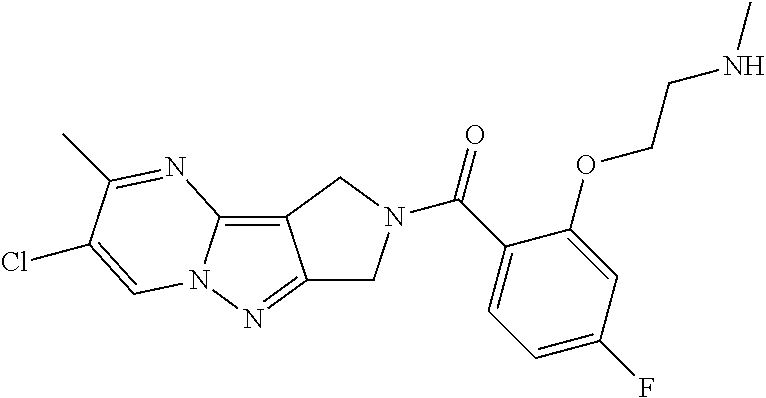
C12=C3N(N=C1CN(C(C1=CC=C(F)C=C1OCCNC)=O)C2)C=C(Cl)C(C)=N3
